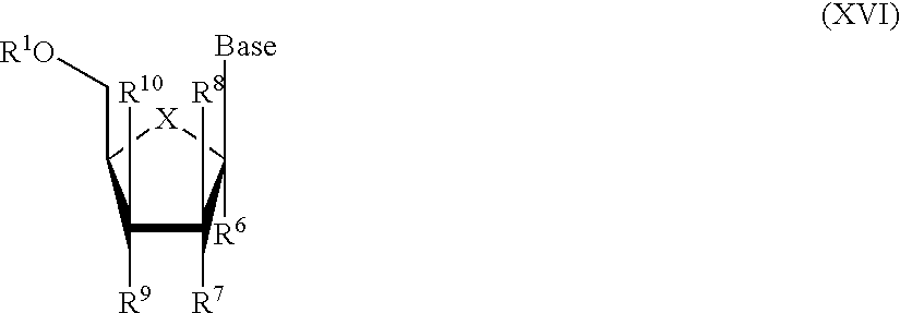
C1([R9])([R10])C([R7])([R8])C([Base])([R6])[X]C1C[R1O]
